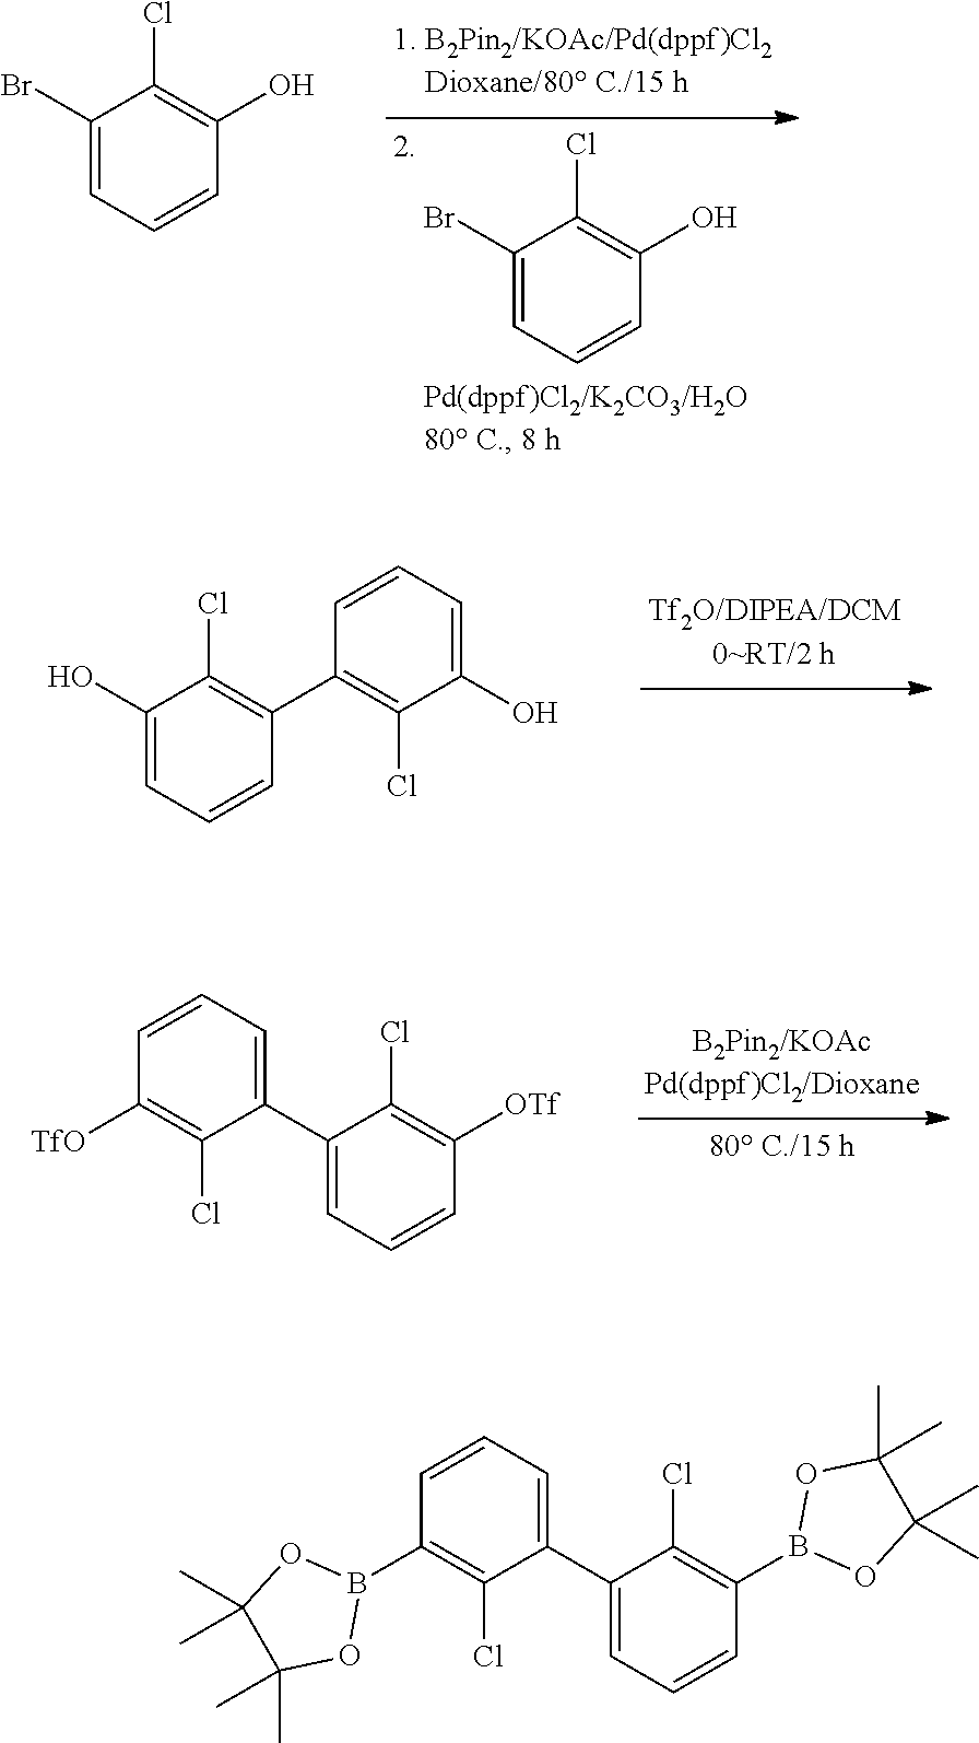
C1(Br)=CC=CC(O)=C1Cl.C1(Br)=CC=CC(O)=C1Cl.C1(O)=CC=CC(C2=C(Cl)C(O)=CC=C2)=C1Cl.C1([OTf])=C(Cl)C(C2=CC=CC([TfO])=C2Cl)=CC=C1.C1=CC(B2OC(C)(C)C(C)(C)O2)=C(Cl)C(C2=CC=CC(B3OC(C)(C)C(C)(C)O3)=C2Cl)=C1
